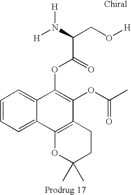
C1=CC=C2C(=C1)C(OC(=O)C(N([H])[H])CO[H])=C(OC(C)=O)C1=C2OC(C)(C)CC1
